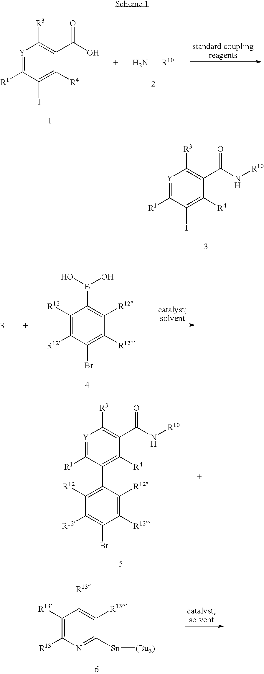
[Y]1=C([R1])C(I)=C([R4])C(C(O)=O)=C1[R3].N[R10].[Y]1=C([R1])C(I)=C([R4])C(C(N[R10])=O)=C1[R3].C1([R12])=C([R12])C(Br)=C([R12])C([R12])=C1B(O)O.[Y]1=C([R1])C(C2=C([R12])C([R12])=C(Br)C([R12])=C2[R12])=C([R4])C(C(N[R10])=O)=C1[R3].C1([R13])=C([R13])N=C([Sn][(Bu3)])C([R13])=C1[R13]
